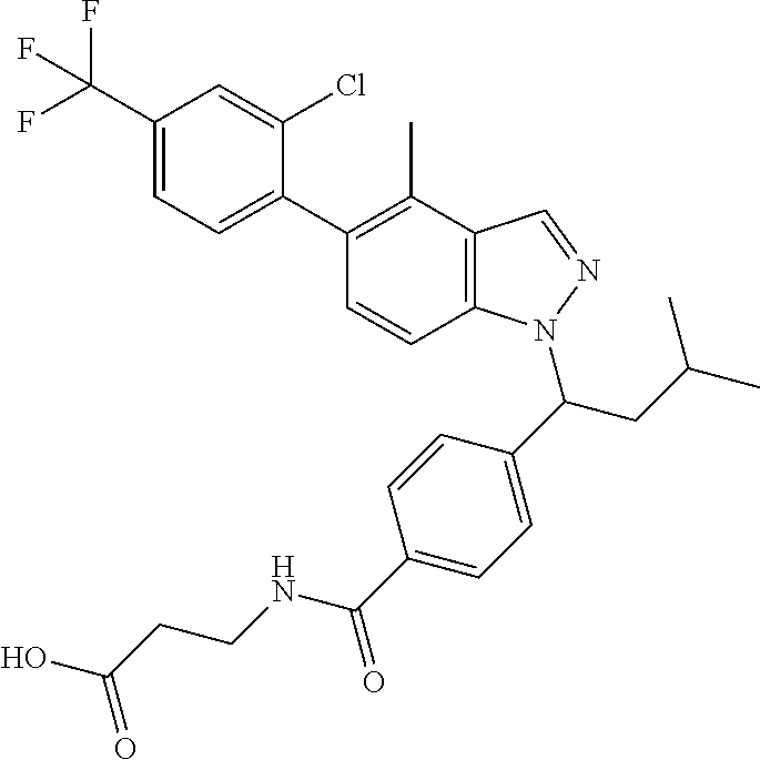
C1(C(F)(F)F)=CC=C(C2=C(C)C3=C(C=C2)N(C(C2=CC=C(C(=O)NCCC(O)=O)C=C2)CC(C)C)N=C3)C(Cl)=C1
